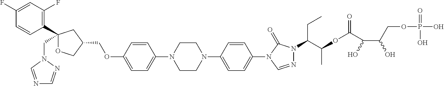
C1(CN2C=NC=N2)(C2=C(F)C=C(F)C=C2)OCC(COC2=CC=C(N3CCN(C4=CC=C(N5C=NN(C(C(OC(=O)C(C(COP(O)(=O)O)O)O)C)CC)C5=O)C=C4)CC3)C=C2)C1
